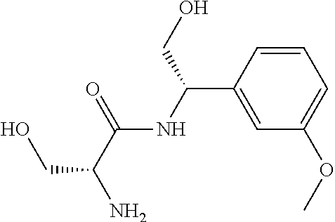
C1=C(C(NC(=O)C(N)CO)CO)C=CC=C1OC
